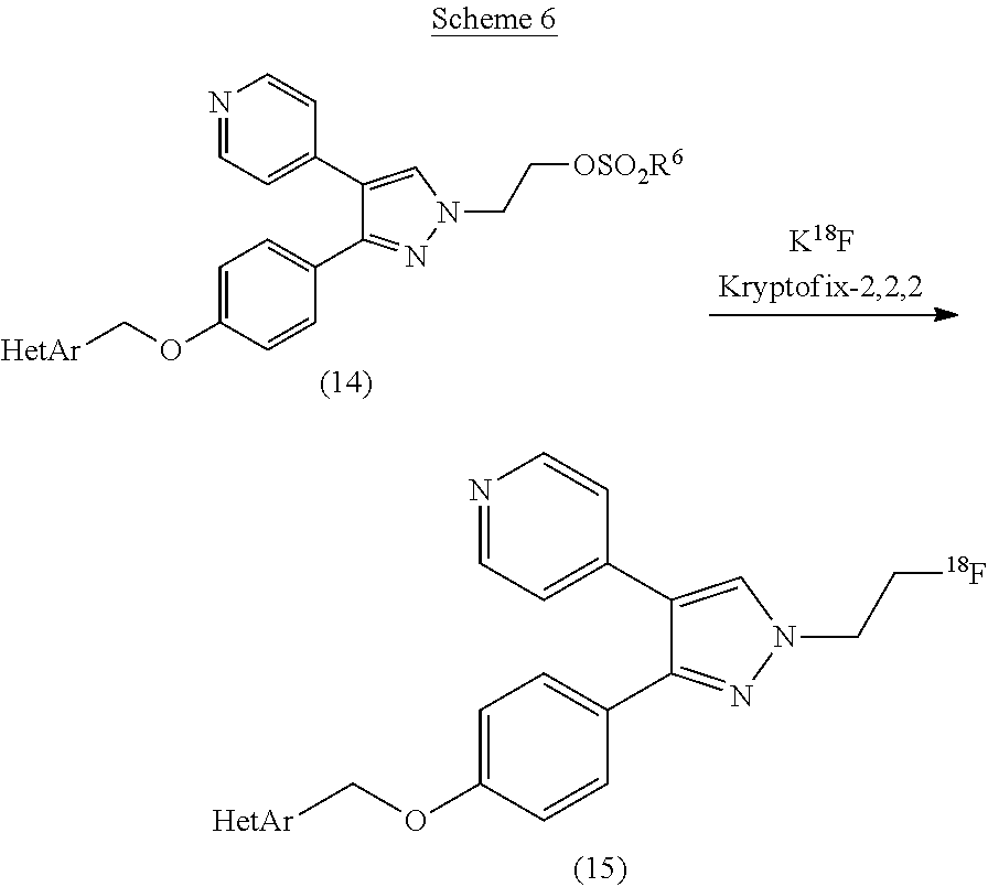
N1=CC=C(C2=CN(CC[OSO2R6])N=C2C2=CC=C(OC[HetAr])C=C2)C=C1.N1=CC=C(C2=CN(CC[18F])N=C2C2=CC=C(OC[HetAr])C=C2)C=C1
